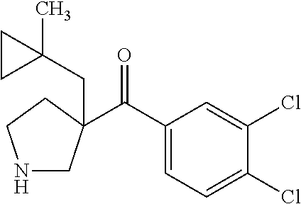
N1CC(C(C2=CC=C(Cl)C(Cl)=C2)=O)(CC2(C)CC2)CC1
